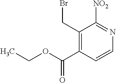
C1(CBr)=C(C(=O)OCC)C=CN=C1[NO2]
